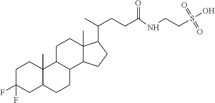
C1C(F)(F)CC2C(C)(C1)C1C(CC2)C2C(C)(CC1)C(C(C)CCC(NCCS(O)(=O)=O)=O)CC2
